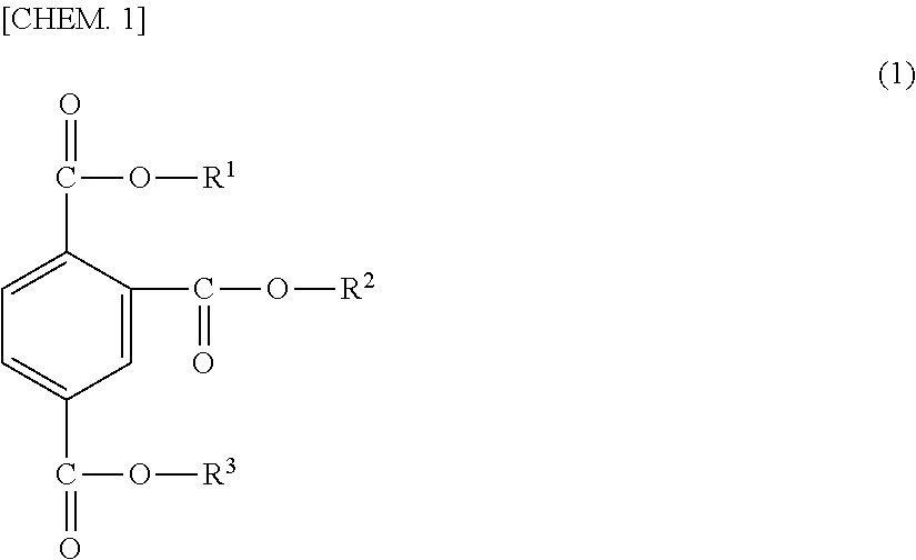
C1=C(C(=O)O[R2])C(C(=O)O[R1])=CC=C1C(=O)O[R3]
